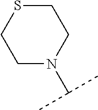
C1SCCN(C(C)C)C1
